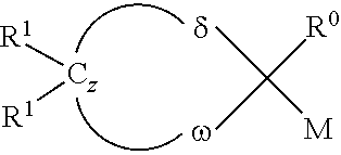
[R1][Cz][R1].CC(C)([R0])[M]
